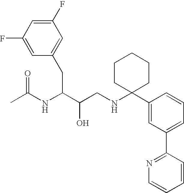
C1(F)=CC(CC(C(CNC2(C3=CC(C4=NC=CC=C4)=CC=C3)CCCCC2)O)NC(C)=O)=CC(F)=C1
